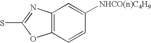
C12=C(C=CC([NHCO(n)C4H9])=C1)OC(S)=N2
